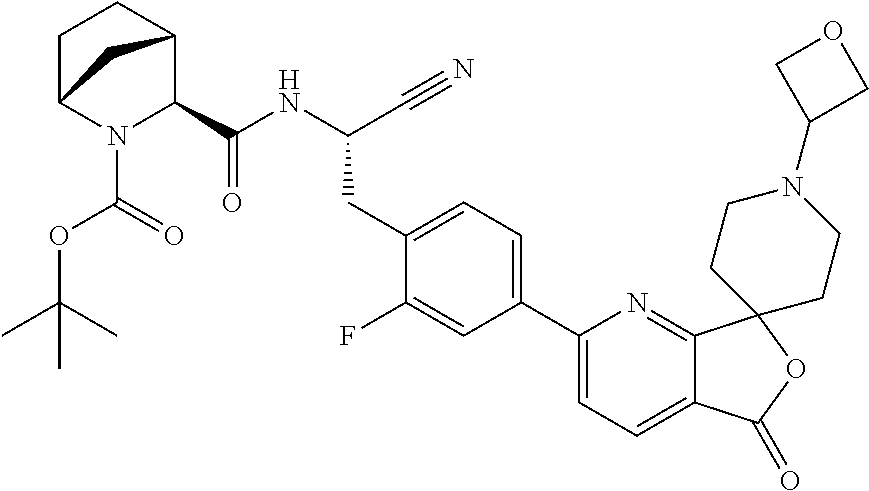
N(C(CC1=CC=C(C2=CC=C3C(=N2)C2(OC3=O)CCN(C3COC3)CC2)C=C1F)C#N)C(=O)C1N(C(=O)OC(C)(C)C)C2CCC1C2
